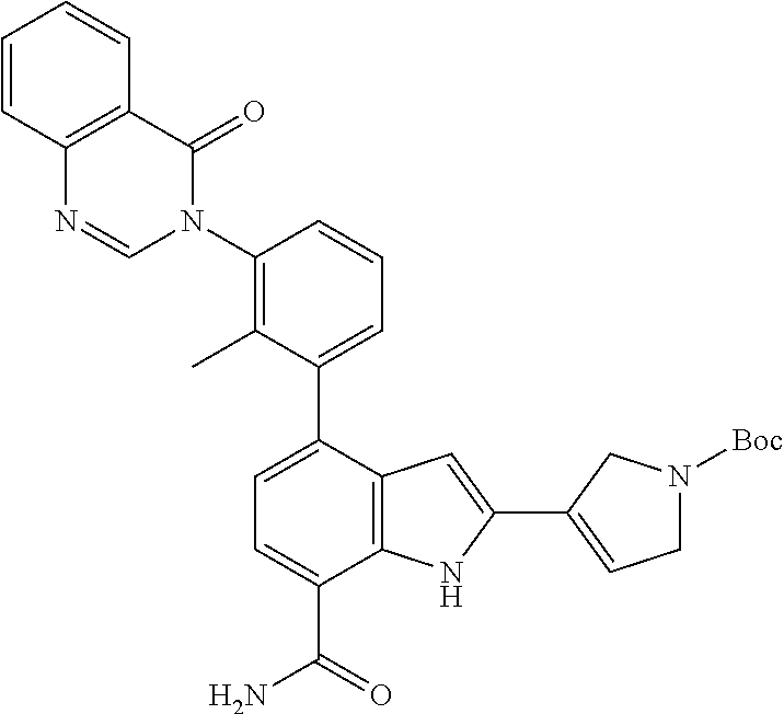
C1(N2C(=O)C3=C(N=C2)C=CC=C3)=C(C)C(C2=CC=C(C(=O)N)C3=C2C=C(C2=CCN([Boc])C2)N3)=CC=C1
